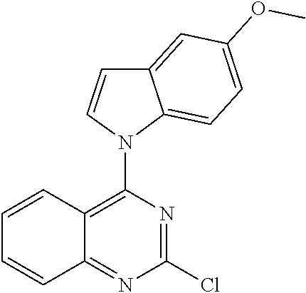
C1(Cl)=NC(N2C3=CC=C(OC)C=C3C=C2)=C2C(=N1)C=CC=C2
